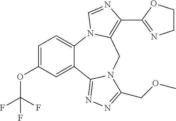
C1=C(OC(F)(F)F)C=C2C(=C1)N1C(=C(C3=NCCO3)N=C1)CN1C2=NN=C1COC
